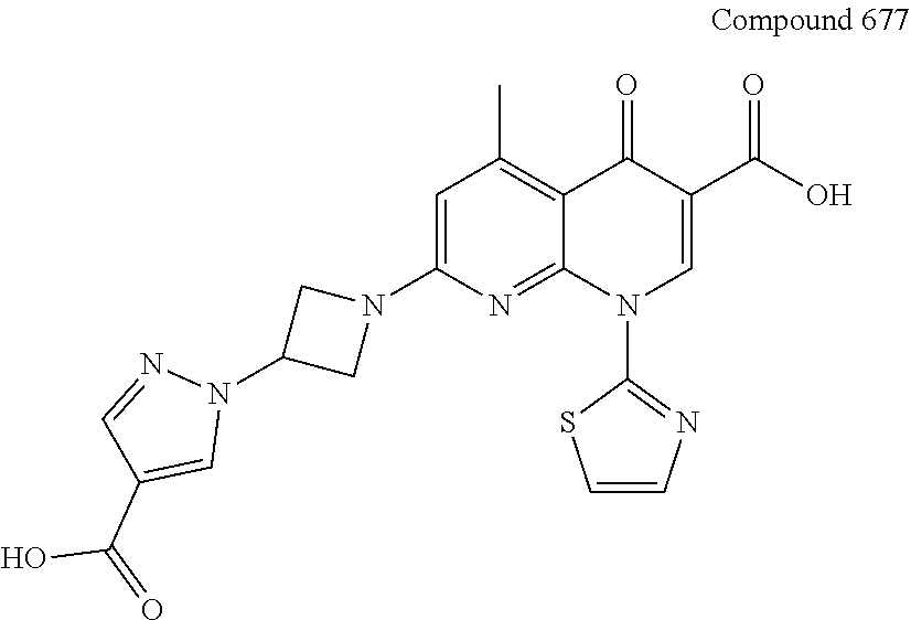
C1=C(N2CC(N3N=CC(C(=O)O)=C3)C2)N=C2C(=C1C)C(=O)C(C(O)=O)=CN2C1=NC=CS1
